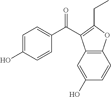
C1=C(O)C=CC(C(=O)C2=C(CC)OC3=C2C=C(O)C=C3)=C1
